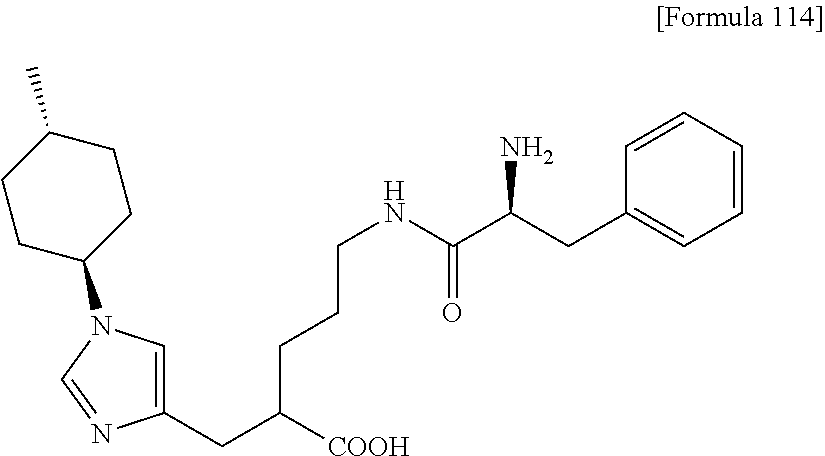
C1(CC([COOH])CCCNC(C(CC2=CC=CC=C2)N)=O)=CN(C2CCC(C)CC2)C=N1
